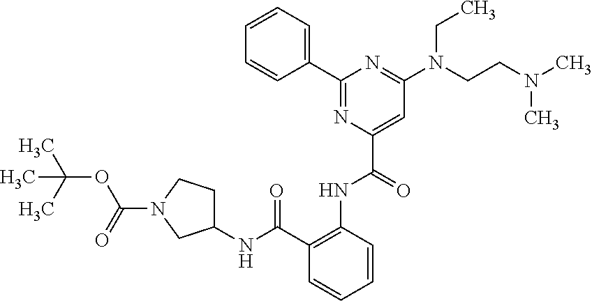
C1=CC=C(C2=NC(C(=O)NC3=C(C(NC4CCN(C(=O)OC(C)(C)C)C4)=O)C=CC=C3)=CC(N(CCN(C)C)CC)=N2)C=C1
